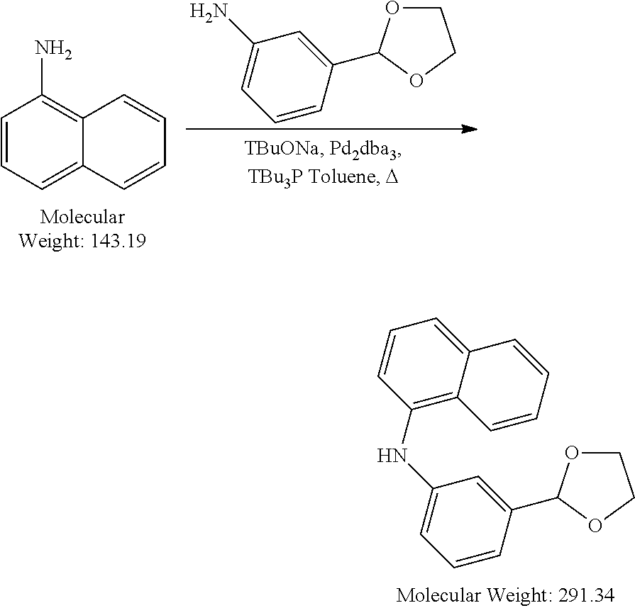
C1OC(C2=CC(N)=CC=C2)OC1.C1=CC=C2C(=C1N)C=CC=C2.C1(NC2=CC=CC(C3OCCO3)=C2)=C2C(=CC=C1)C=CC=C2
